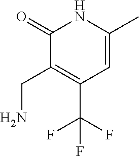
C(C1=C(C(F)(F)F)C=C(C)NC1=O)N
